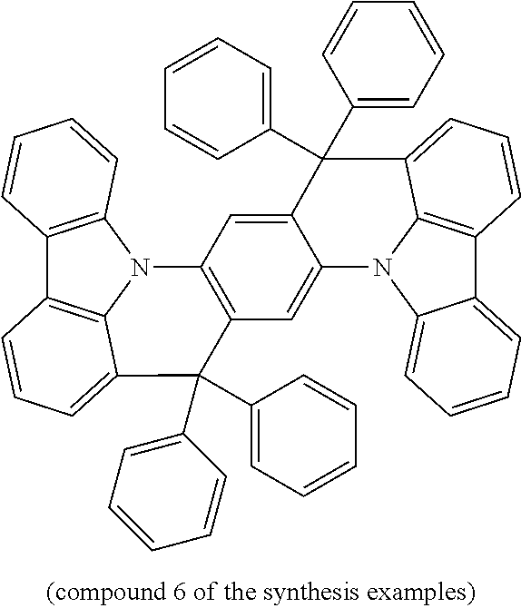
C12=C(N3C4=C1C=CC=C4C(C1=CC=CC=C1)(C1=CC=CC=C1)C1=C3C=C3C(=C1)N1C4=CC=CC=C4C4=C1C(=CC=C4)C3(C1=CC=CC=C1)C1=CC=CC=C1)C=CC=C2
